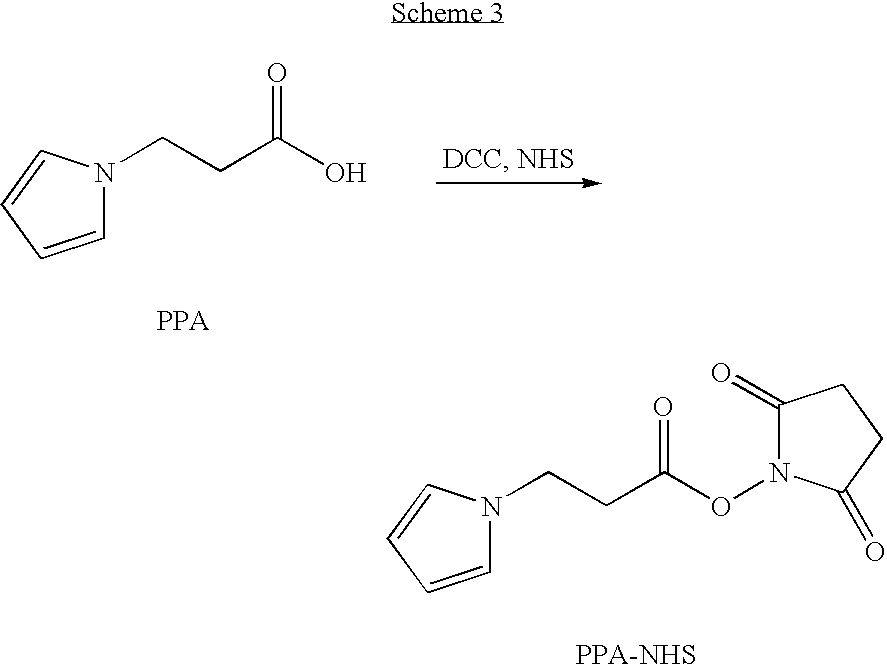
C1=CC=CN1CCC(O)=O.C1=CC=CN1CCC(ON1C(=O)CCC1=O)=O
